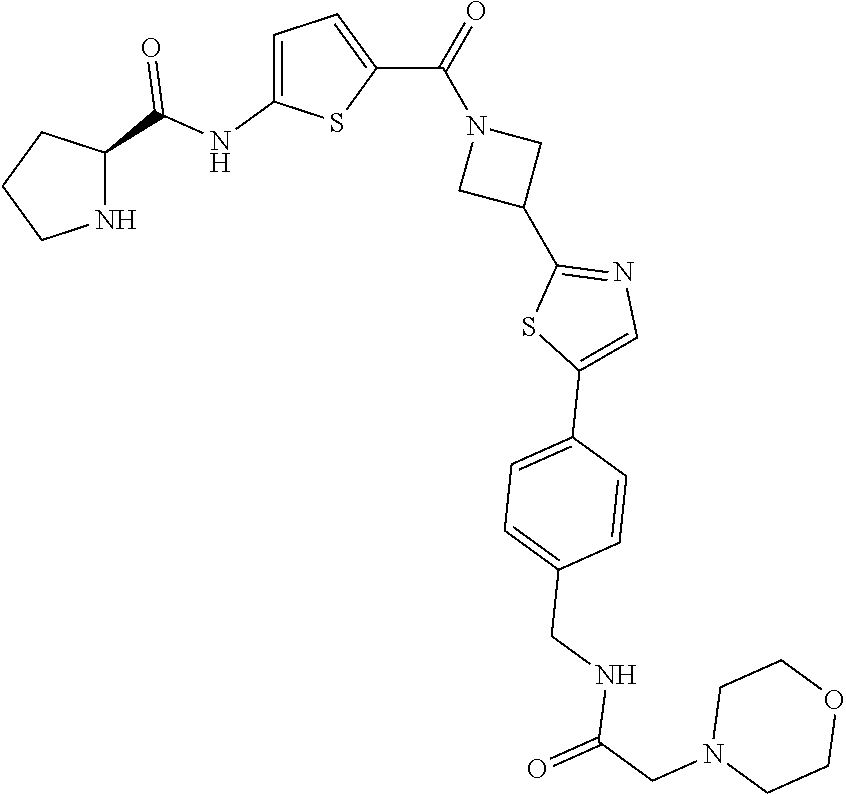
C1CNC(C(NC2=CC=C(C(=O)N3CC(C4=NC=C(C5=CC=C(CNC(CN6CCOCC6)=O)C=C5)S4)C3)S2)=O)C1
